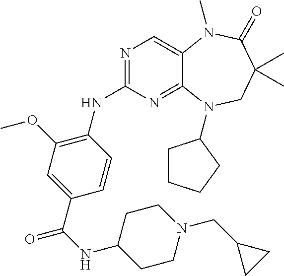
N1=C(NC2=C(OC)C=C(C(=O)NC3CCN(CC4CC4)CC3)C=C2)N=C2C(=C1)N(C)C(=O)C(C)(C)CN2C1CCCC1
